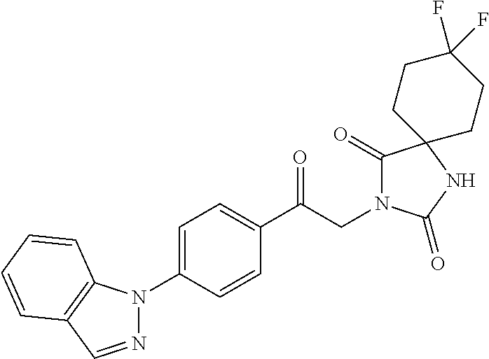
C1(C(CN2C(=O)C3(NC2=O)CCC(F)(F)CC3)=O)=CC=C(N2N=CC3=C2C=CC=C3)C=C1
